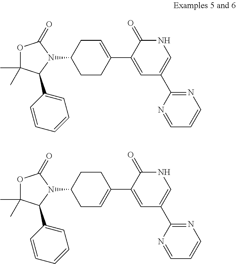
C1CC(C2=CC(C3=NC=CC=N3)=CNC2=O)=CCC1N1C(=O)OC(C)(C)C1C1=CC=CC=C1.C1C=C(C2=CC(C3=NC=CC=N3)=CNC2=O)CCC1N1C(=O)OC(C)(C)C1C1=CC=CC=C1
